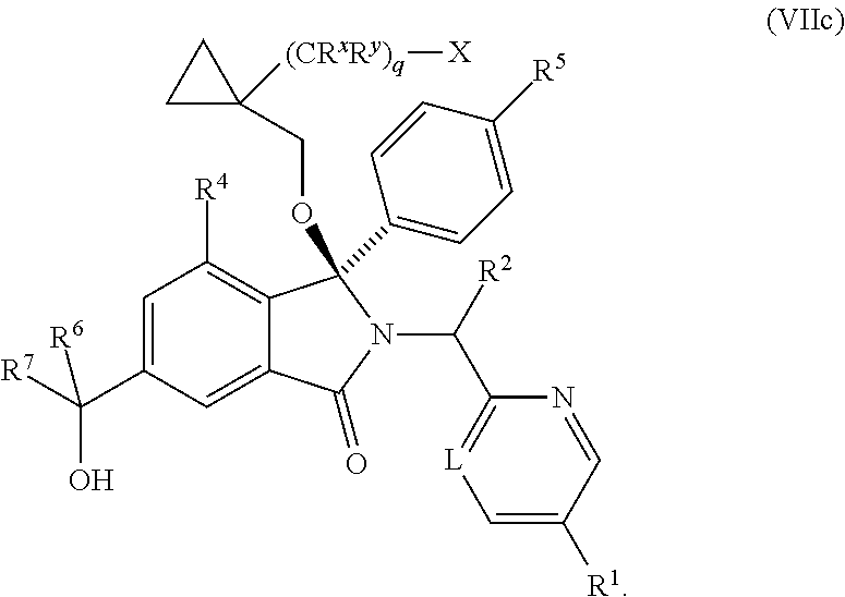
C1(C([R7])(O)[R6])=CC([R4])=C2C(=C1)C(=O)N(C(C1=[L]C=C([R1])C=N1)[R2])C2(C1=CC=C([R5])C=C1)OCC1([(CRxRy)q][X])CC1
